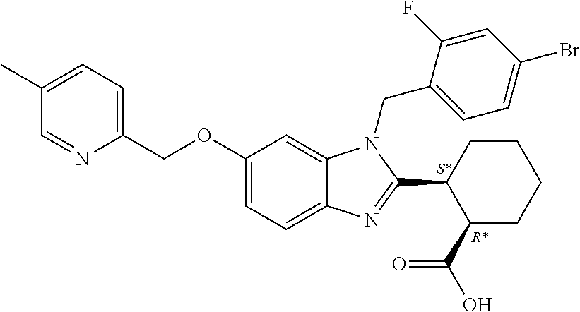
C1(OCC2=CC=C(C)C=N2)=CC=C2C(=C1)N(CC1=CC=C(Br)C=C1F)C(C1CCCCC1C(O)=O)=N2
